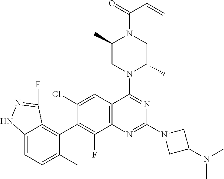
C12=CC=C(C)C(C3=C(F)C4=C(C=C3Cl)C(N3C(C)CN(C(=O)C=C)C(C)C3)=NC(N3CC(N(C)C)C3)=N4)=C1C(F)=NN2
